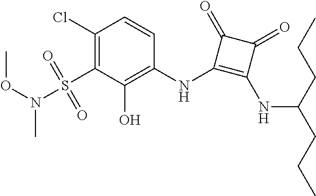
C1(Cl)=C(S(=O)(=O)N(OC)C)C(O)=C(NC2=C(NC(CCC)CCC)C(=O)C2=O)C=C1
